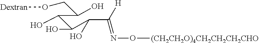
C(C(C(C(=NO[(CH2CH2O)4CH2CH2CH2CHO])[H])O)O)(C(O)CO[Dextran])O
